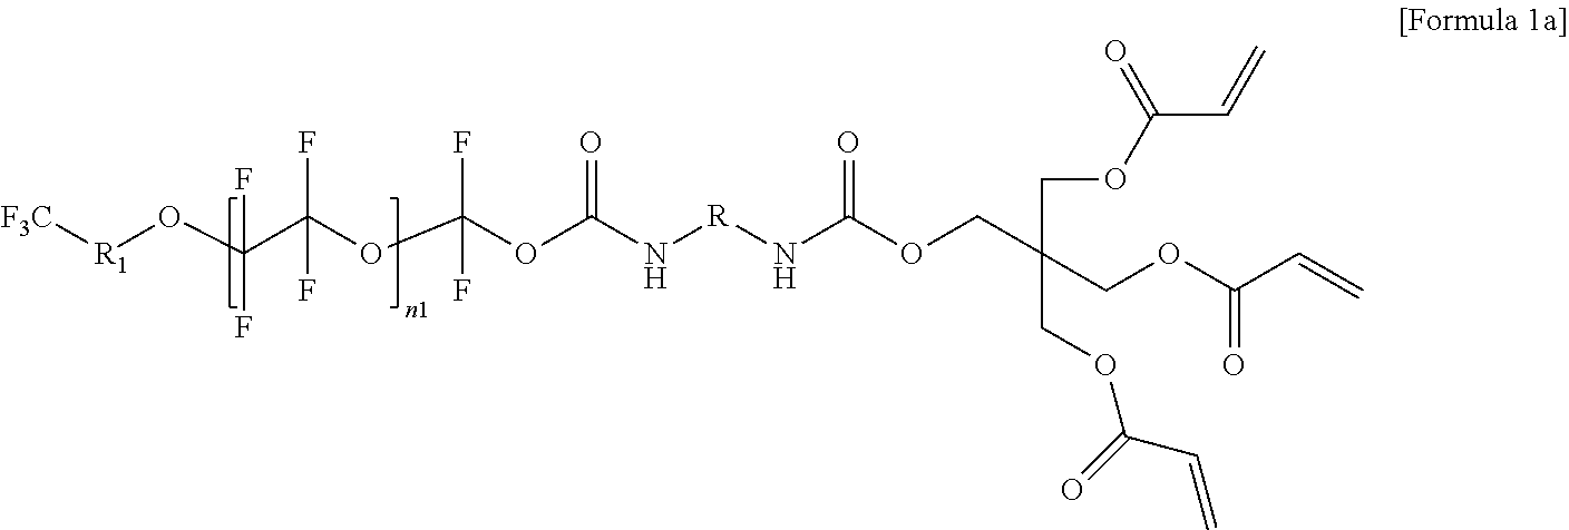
[F3C][R1]OC(C(OC(OC(N[R]NC(OCC(COC(C=C)=O)(COC(C=C)=O)COC(C=C)=O)=O)=O)(F)F)(F)F)(F)F
